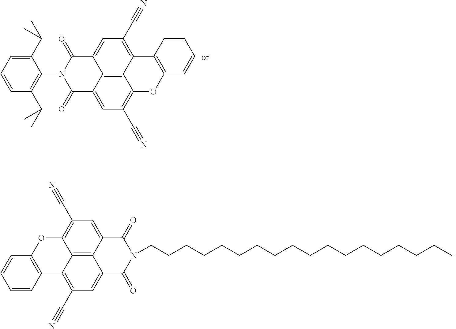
C1=C(C(C)C)C(N2C(=O)C3=CC(C#N)=C4C5=C3C(=CC(C#N)=C5C3=C(O4)C=CC=C3)C2=O)=C(C(C)C)C=C1.N1(CCCCCCCCCCCCCCCCCC)C(=O)C2=CC(C#N)=C3C4=C2C(=CC(C#N)=C4OC2=C3C=CC=C2)C1=O
